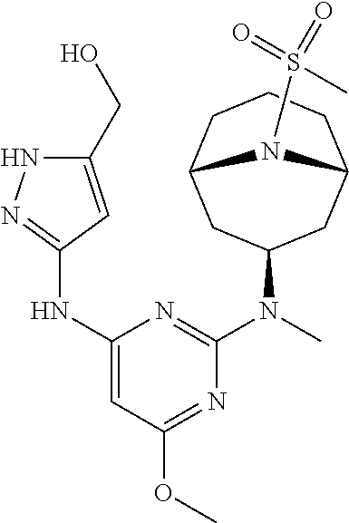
C1(N(C2=NC(NC3=NNC(CO)=C3)=CC(OC)=N2)C)CC2CCCC(C1)N2S(=O)(=O)C
